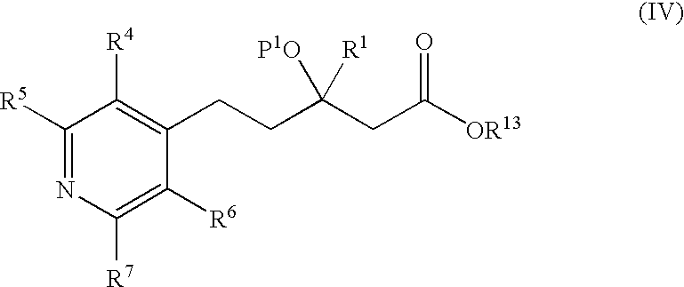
C1([R5])=NC([R7])=C([R6])C(CCC(CC([OR13])=O)([P1O])[R1])=C1[R4]
